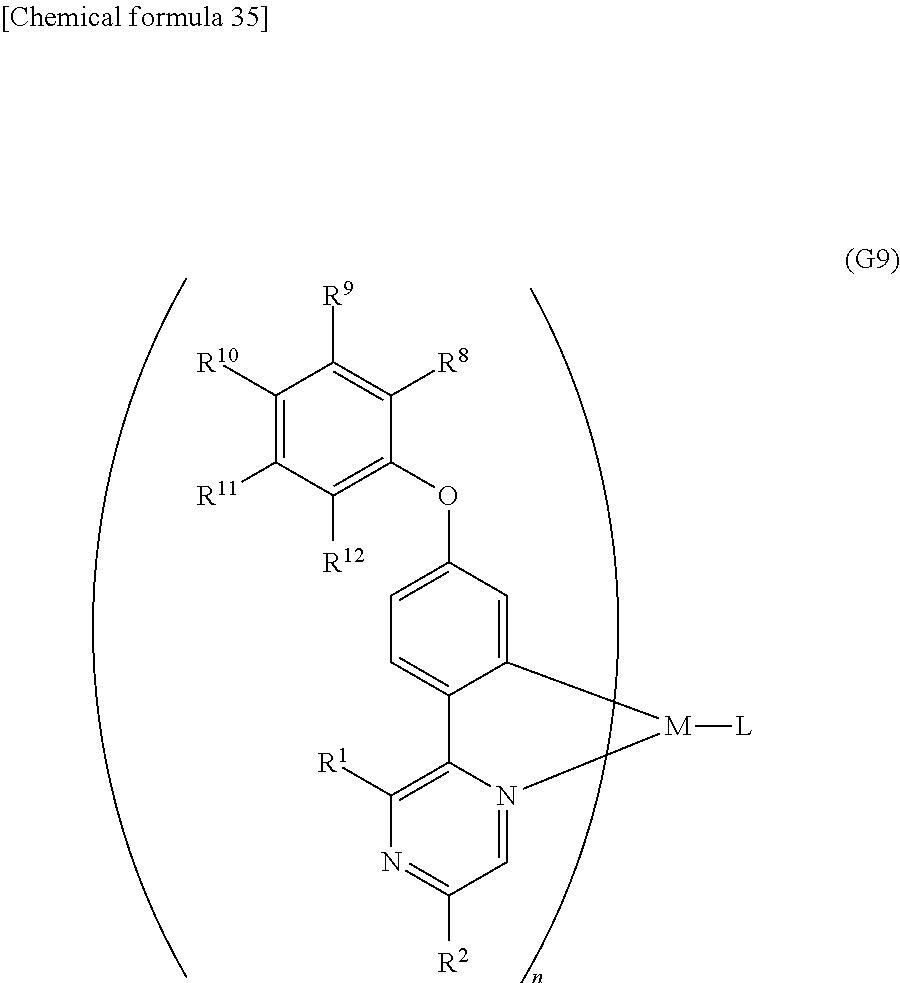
C12=CC(OC3=C([R12])C([R11])=C([R10])C([R9])=C3[R8])=CC=C1C1=C([R1])N=C([R2])C=N1[M]2[L]
